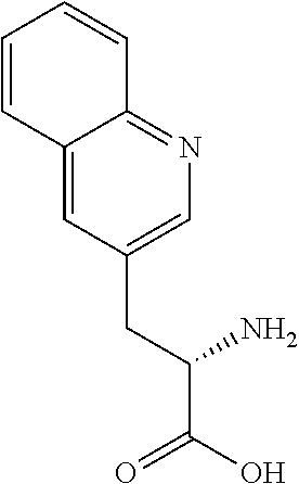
C1(CC(C(O)=O)N)=CN=C2C(=C1)C=CC=C2
